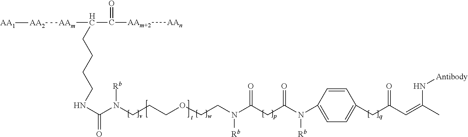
C1=CC(N(C(CC(N(CCOCCCN(C(NCCCCC(C([AAm+2][AAn])=O)[AAm][AA2][AA1])=O)[Rb])[Rb])=O)=O)[Rb])=CC=C1CC(C=C(C)N[Antibody])=O
